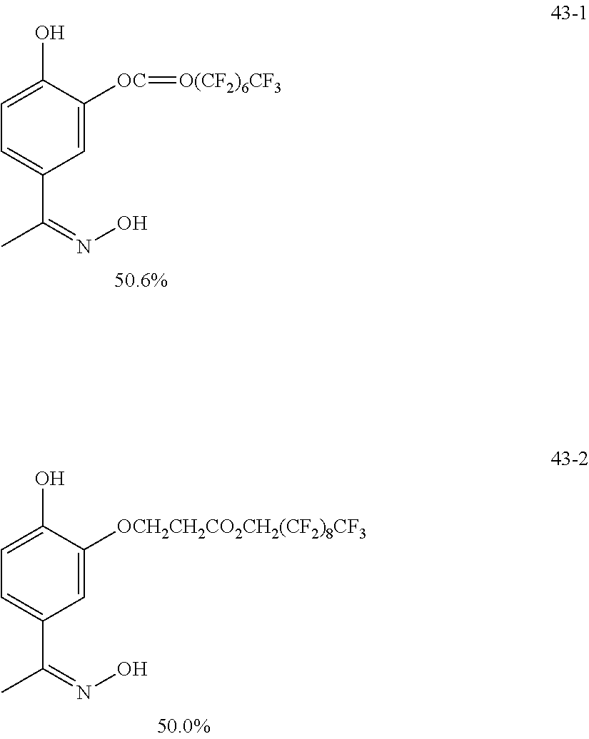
C1=C([OC]=[O(CF2)6CF3])C(O)=CC=C1C(=NO)C.C1=C([OCH2CH2CO2CH2(CF2)8CF3])C(O)=CC=C1C(=NO)C
